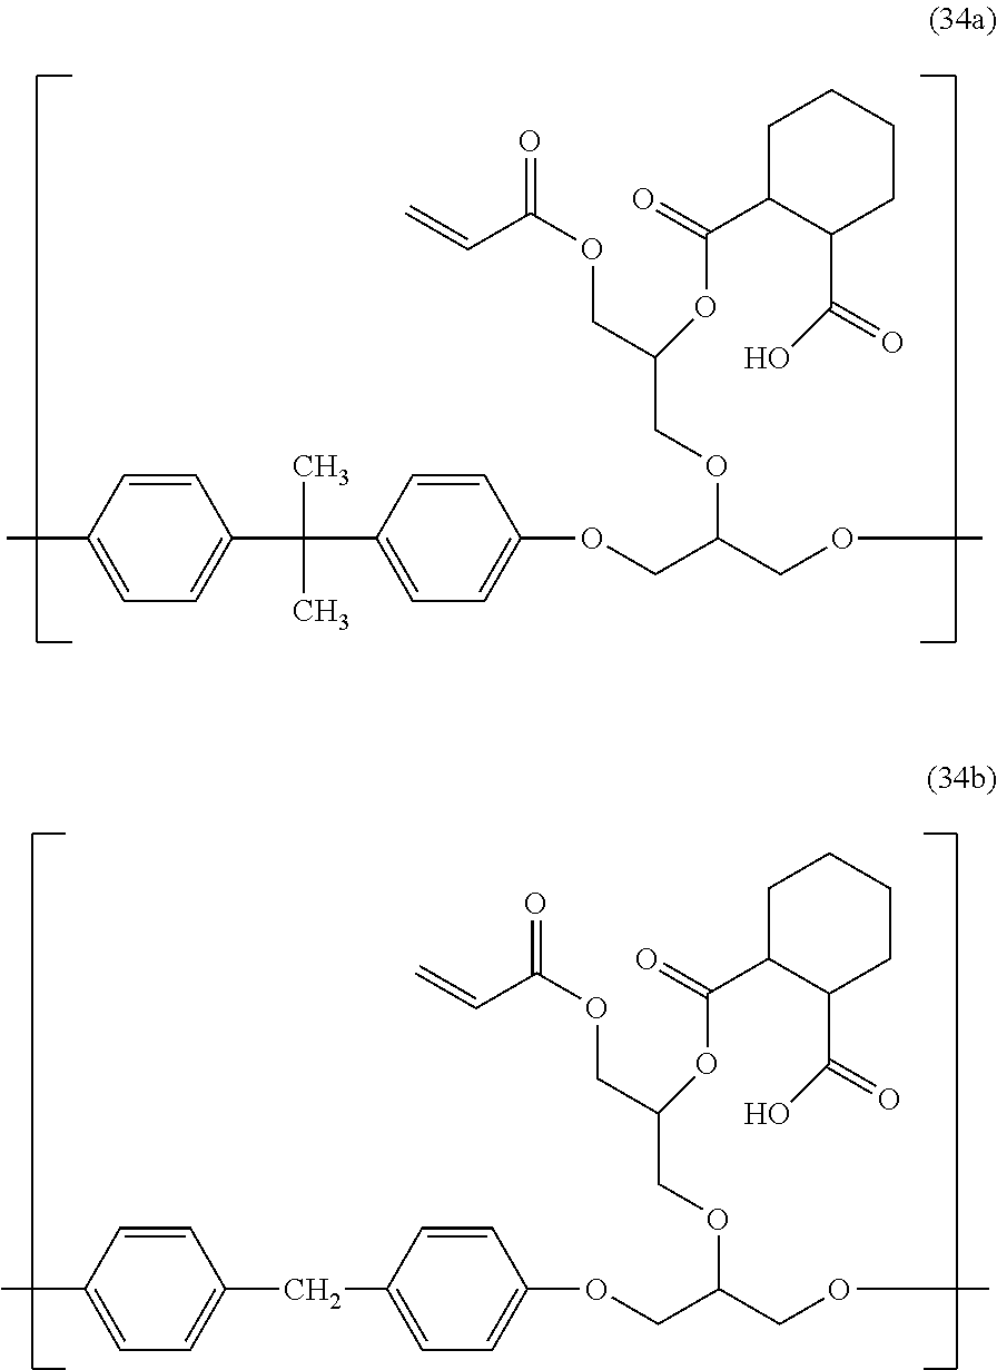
O(C1=CC=C(CC2=CC=C(C)C=C2)C=C1)CC(OCC(COC(=O)C=C)OC(=O)C1C(C(O)=O)CCCC1)COC.O(C1=CC=C(C(C2=CC=C(C)C=C2)(C)C)C=C1)CC(OCC(COC(=O)C=C)OC(=O)C1C(C(O)=O)CCCC1)COC
